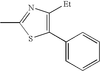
C1([Et])=C(C2=CC=CC=C2)SC(C)=N1
